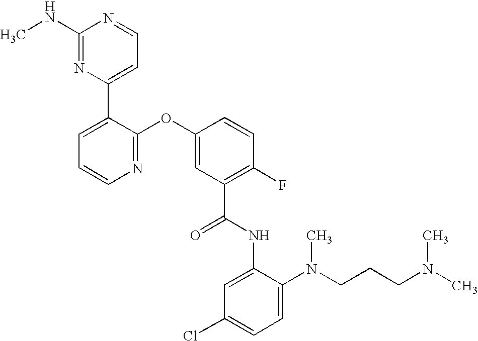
N1=C(OC2=CC(C(NC3=CC(Cl)=CC=C3N(CCCN(C)C)C)=O)=C(F)C=C2)C(C2=CC=NC(NC)=N2)=CC=C1
